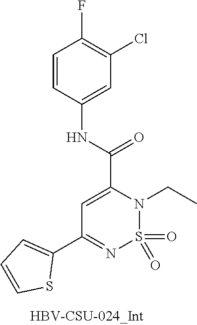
C1=C(C(NC2=CC(Cl)=C(F)C=C2)=O)N(CC)S(=O)(=O)N=C1C1=CC=CS1
